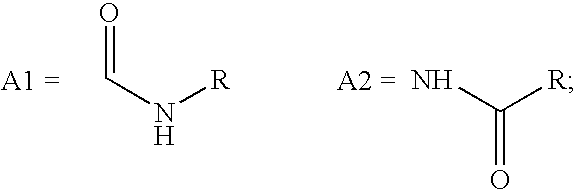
O=CN[R].NC([R])=O
